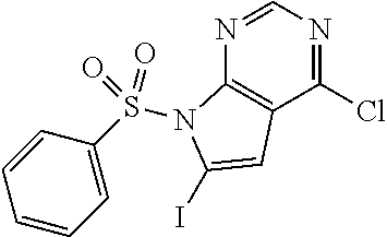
C1(Cl)=NC=NC2=C1C=C(I)N2S(=O)(C1=CC=CC=C1)=O
